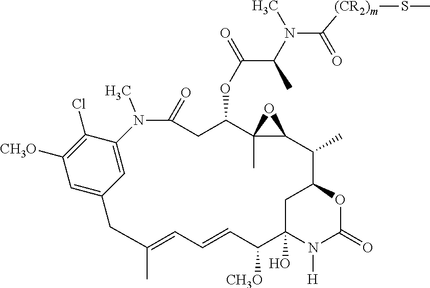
C1=C2C(Cl)=C([CH3O])C=C1CC(C)=CC=CC([CH3O])C1(O)CC(C(C)C3C(C)(C(OC(C(C)N(C)C(=O)[(CR2)m]SC)=O)CC(=O)N2C)O3)OC(=O)N1[H]
